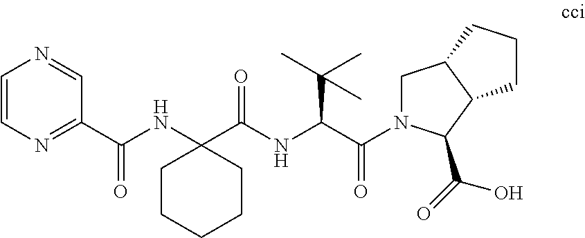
C1CCCCC1(NC(C1=NC=CN=C1)=O)C(NC(C(=O)N1CC2C(C1C(=O)O)CCC2)C(C)(C)C)=O
